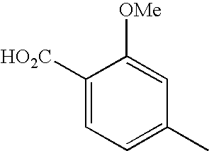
C1([HO2C])=CC=C(C)C=C1[OMe]
